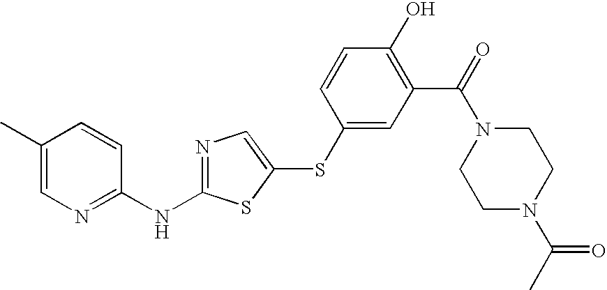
C1(C)=CN=C(NC2=NC=C(SC3=CC(C(=O)N4CCN(C(C)=O)CC4)=C(O)C=C3)S2)C=C1
